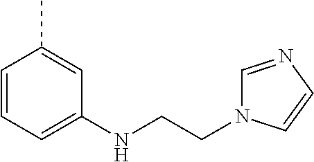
C1=CC=C(NCCN2C=NC=C2)C=C1C
